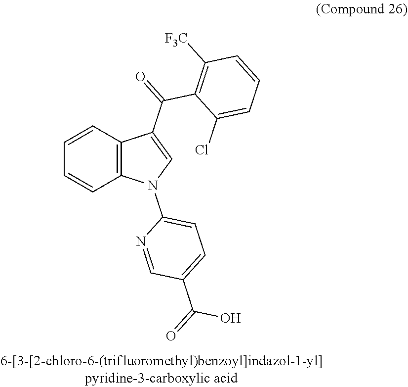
C12=C(C=CC=C1)C(C(=O)C1=C([F3C])C=CC=C1Cl)=CN2C1=CC=C(C(=O)O)C=N1
